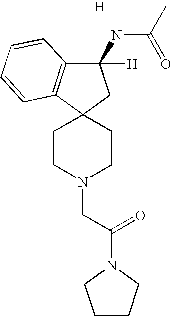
[H].C1CN(CC(N2CCCC2)=O)CCC12C1=C(C([H])(NC(C)=O)C2)C=CC=C1
